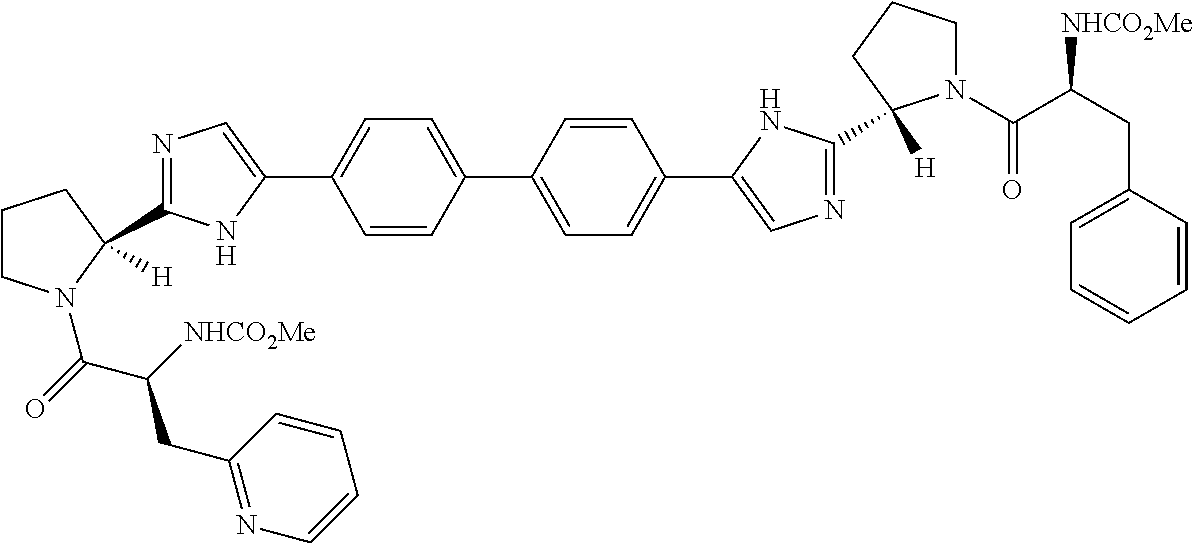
C1CN(C(=O)C(CC2=NC=CC=C2)[NHCO2Me])C(C2=NC=C(C3=CC=C(C4=CC=C(C5=CN=C(C6([H])N(C(C(CC7=CC=CC=C7)[NHCO2Me])=O)CCC6)N5)C=C4)C=C3)N2)([H])C1
